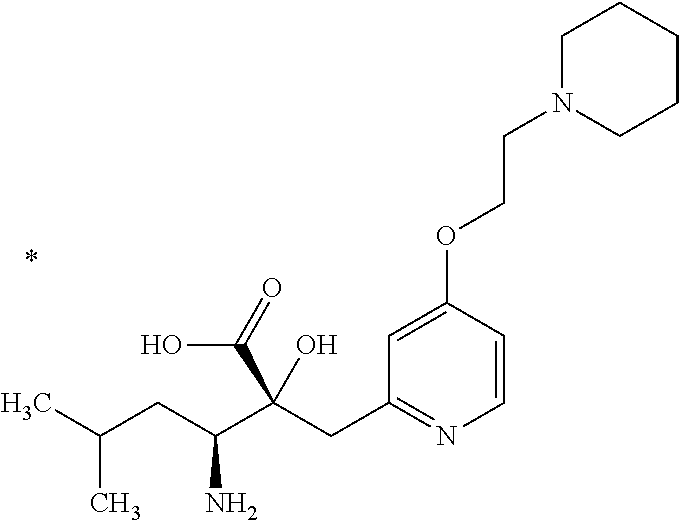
C1=CC(OCCN2CCCCC2)=CC(CC(C(CC(C)C)N)(C(=O)O)O)=N1
